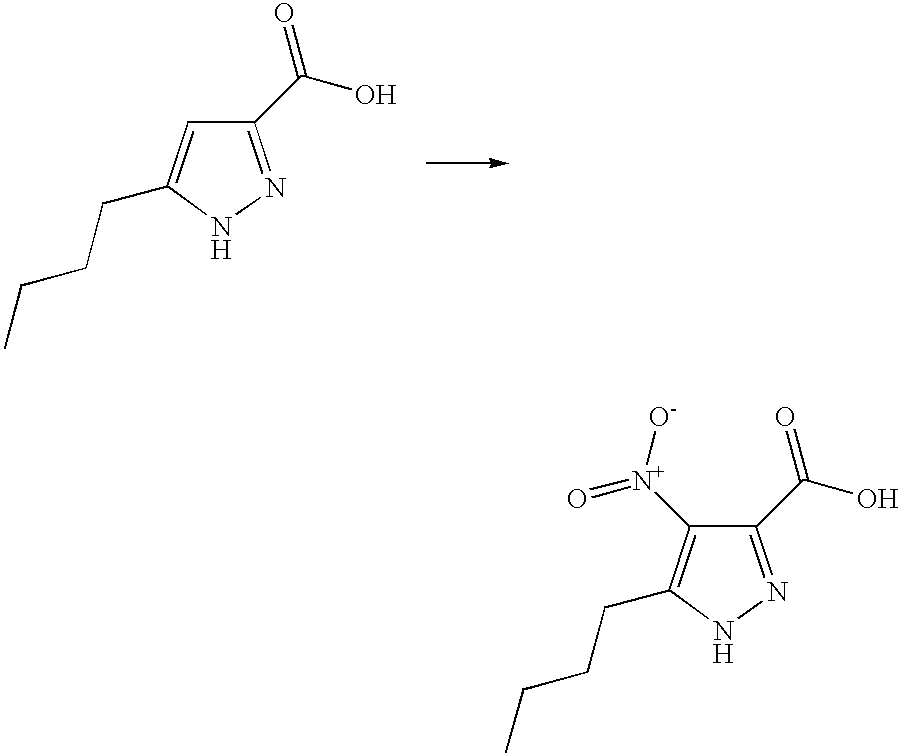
C1=C(CCCC)NN=C1C(O)=O.N1N=C(C(O)=O)C([N+](=O)[O-])=C1CCCC
